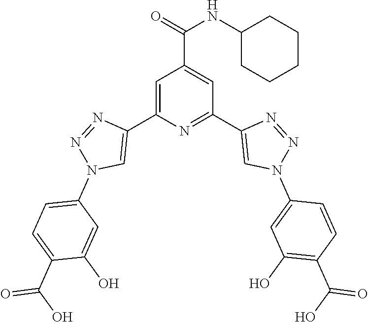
C1=C(C2=CN(C3=CC=C(C(O)=O)C(O)=C3)N=N2)N=C(C2=CN(C3=CC(O)=C(C(O)=O)C=C3)N=N2)C=C1C(=O)NC1CCCCC1
